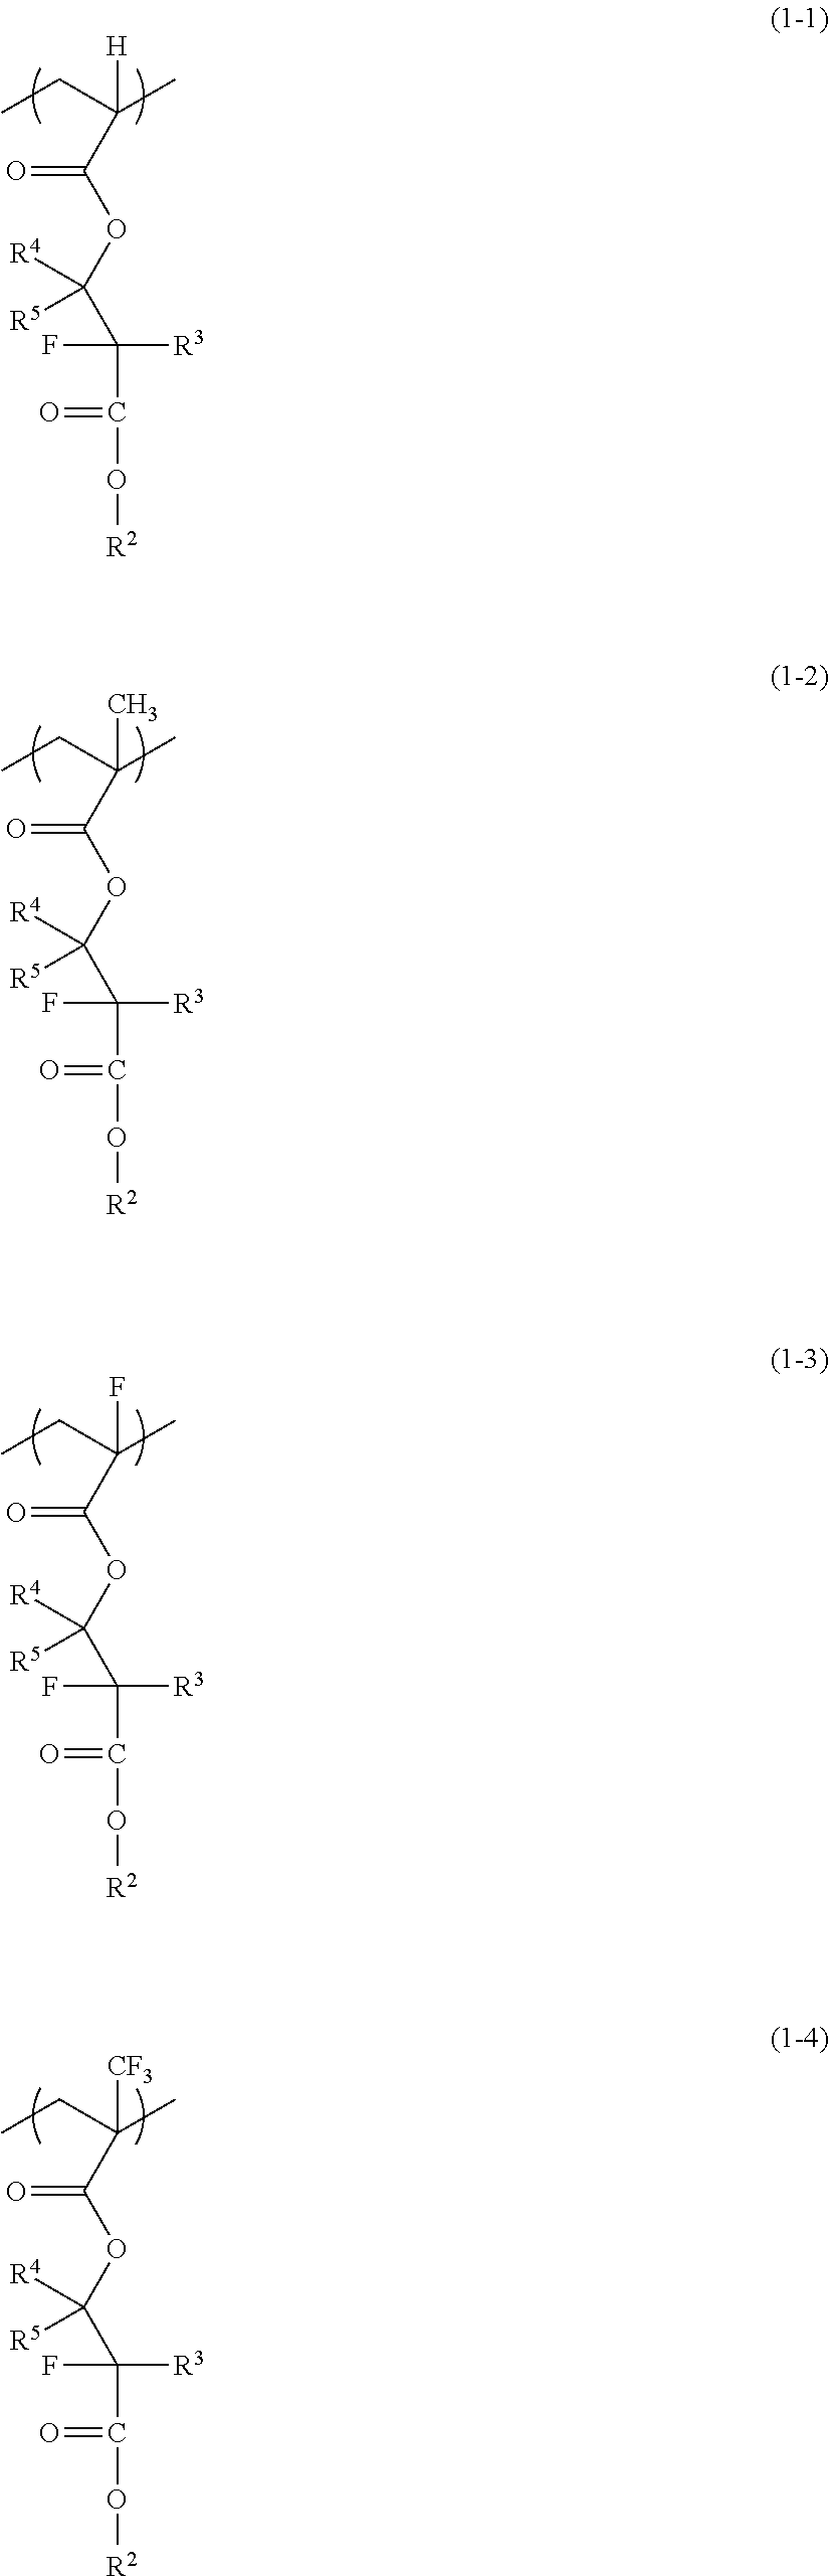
C(F)([R3])(C(=O)O[R2])C(OC(C(CC)(C)[H])=O)([R4])[R5].C(F)([R3])(C(=O)O[R2])C(OC(C(CC)(C)C)=O)([R4])[R5].C(F)([R3])(C(=O)O[R2])C(OC(C(CC)(C)F)=O)([R4])[R5].C(F)([R3])(C(=O)O[R2])C(OC(C(CC)(C)[CF3])=O)([R4])[R5]
